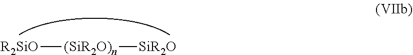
[R2SiO][(SiR2O)n][SiR2O]
